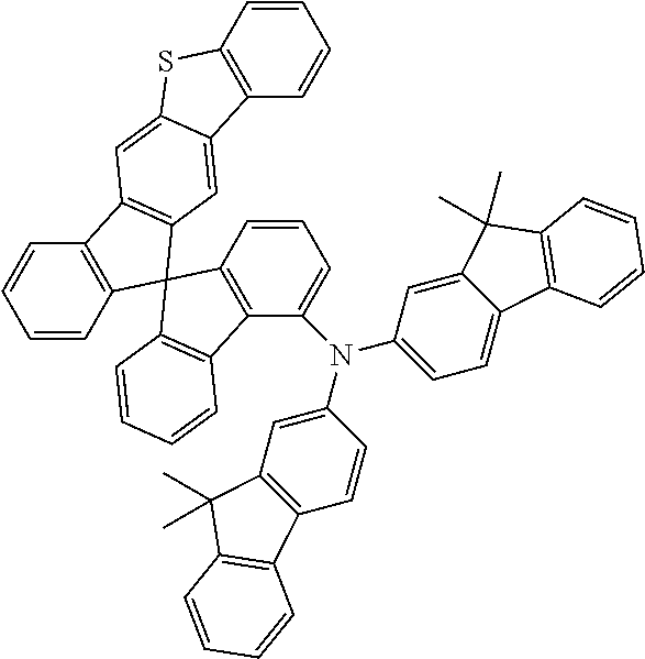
C1=CC=CC2=C1SC1=CC3=C(C=C21)C1(C2=C3C=CC=C2)C2=C(C=CC=C2)C2=C1C=CC=C2N(C1=CC=C2C(=C1)C(C)(C)C1=C2C=CC=C1)C1=CC2=C(C=C1)C1=C(C2(C)C)C=CC=C1
